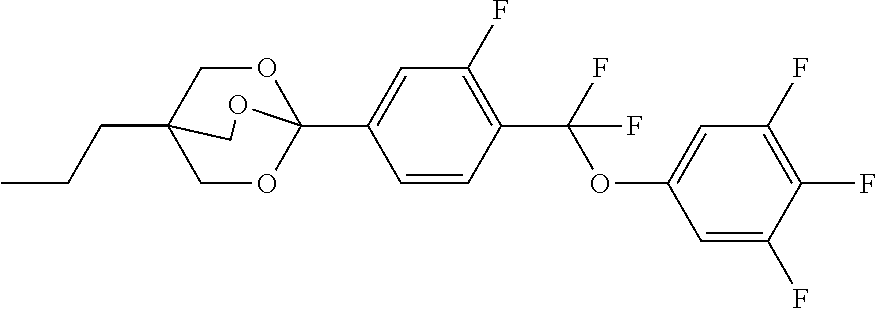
C(CC)C12COC(C3=CC(F)=C(C(OC4=CC(F)=C(F)C(F)=C4)(F)F)C=C3)(OC1)OC2
